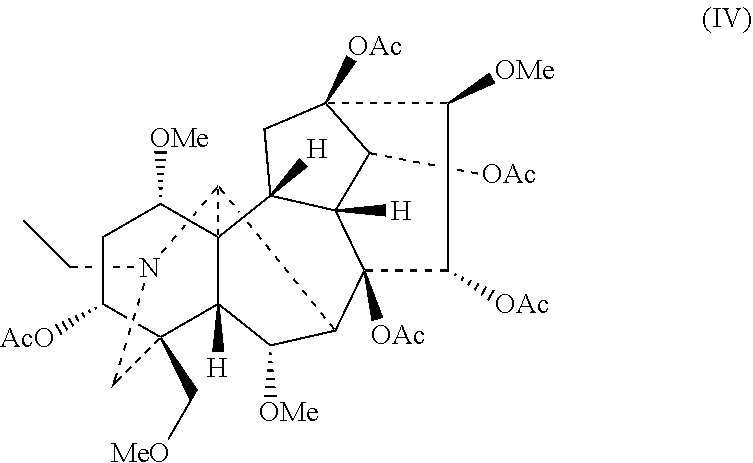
C12C3C([OMe])C4([H])C(C[MeO])(C([AcO])CC([OMe])C14C1([H])C4([H])C([OAc])C([OAc])(C1)C([OMe])C([OAc])C34[OAc])CN2CC
